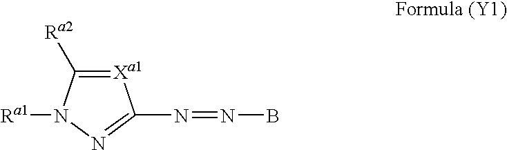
[Xa1]1=C([Ra2])N([Ra1])N=C1N=NB
